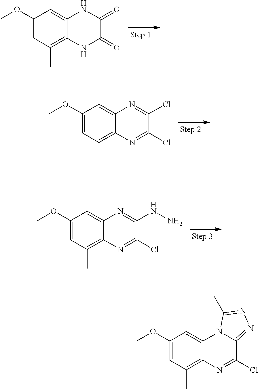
C1(OC)=CC(C)=C2C(=C1)NC(=O)C(=O)N2.C1(OC)=CC(C)=C2C(=C1)N=C(Cl)C(Cl)=N2.C1(OC)=CC(C)=C2C(=C1)N=C(NN)C(Cl)=N2.C1(OC)=CC(C)=C2C(=C1)N1C(=NN=C1C)C(Cl)=N2
